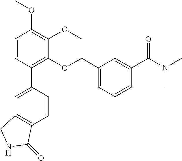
C1=CC(C2=CC3=C(C=C2)C(=O)NC3)=C(OCC2=CC=CC(C(N(C)C)=O)=C2)C(OC)=C1OC
